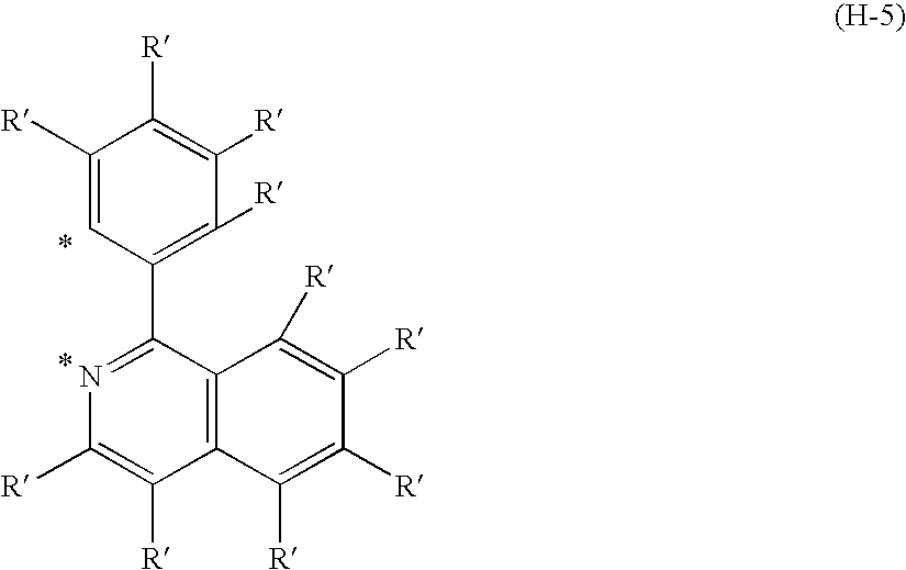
C1([R])=CC(C2=NC([R])=C([R])C3=C2C([R])=C([R])C([R])=C3[R])=C([R])C([R])=C1[R]
